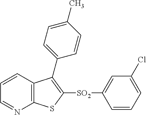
C1=CC2=C(N=C1)SC([SO2]C1=CC(Cl)=CC=C1)=C2C1=CC=C(C)C=C1
